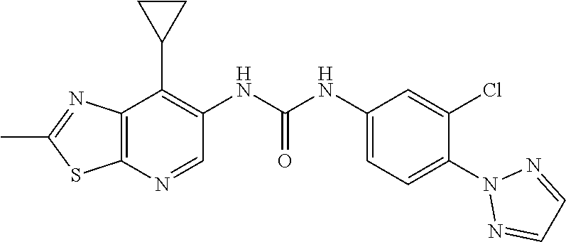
C12=C(N=CC(NC(NC3=CC=C(N4N=CC=N4)C(Cl)=C3)=O)=C1C1CC1)SC(C)=N2
